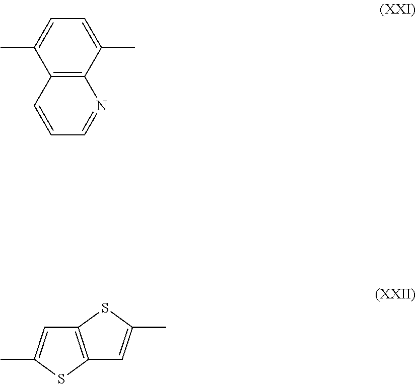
C1=C(C)C2=C(C(C)=C1)C=CC=N2.C12=C(SC(C)=C1)C=C(C)S2
